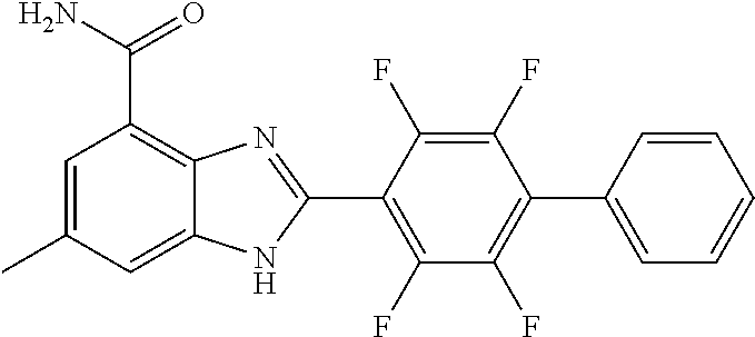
C1=C(C)C=C2C(=C1C(N)=O)N=C(C1=C(F)C(F)=C(C3=CC=CC=C3)C(F)=C1F)N2
